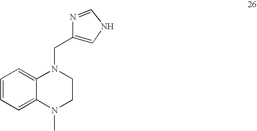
C1=CC=C2C(=C1)N(CC1=CNC=N1)CCN2C
